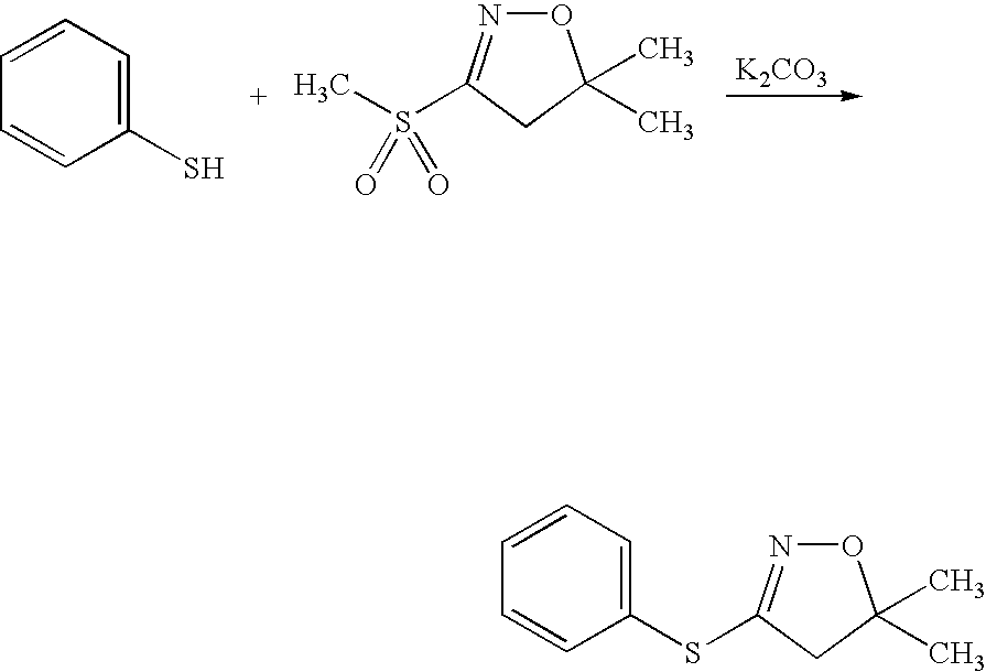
[K2CO3].C1=CC=C(S)C=C1.CS(=O)(=O)C1=NOC(C)(C)C1.C1=CC=C(SC2=NOC(C)(C)C2)C=C1
